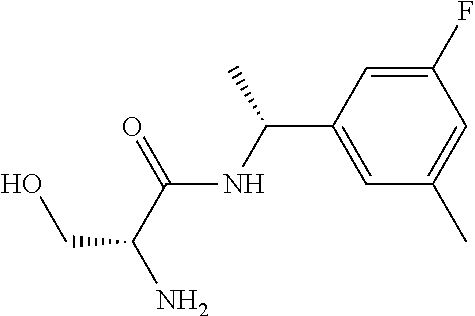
N(C(=O)C(N)CO)C(C1=CC(C)=CC(F)=C1)C
